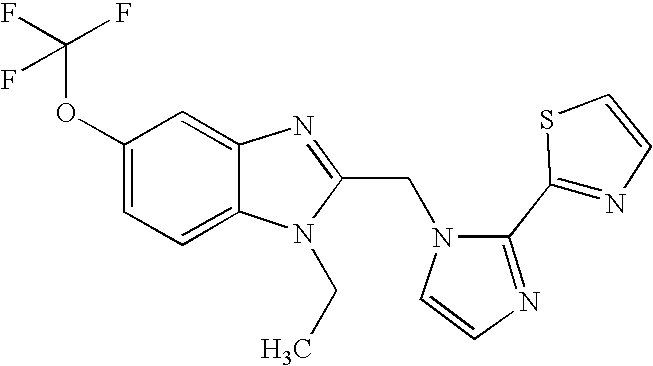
C12=CC=C(OC(F)(F)F)C=C1N=C(CN1C=CN=C1C1=NC=CS1)N2CC
